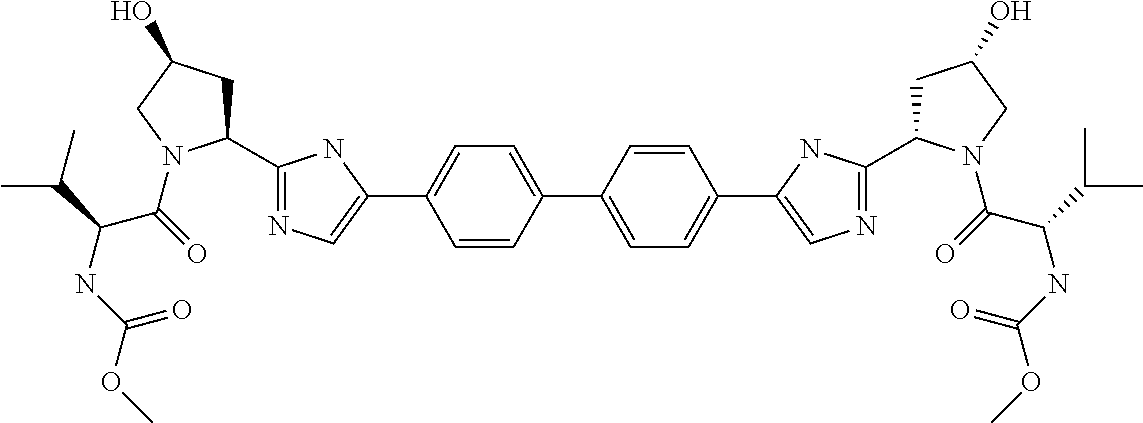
C1=CC(C2=CC=C(C3=CN=C(C4CC(O)CN4C(C(C(C)C)NC(OC)=O)=O)N3)C=C2)=CC=C1C1=CN=C(C2CC(O)CN2C(C(C(C)C)NC(OC)=O)=O)N1
